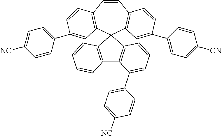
C1=CC2=C(C=C(C3=CC=C([CN])C=C3)C=C2)C2(C3=C1C=CC(C1=CC=C([NC])C=C1)=C3)C1=C(C3=C2C=CC=C3)C(C2=CC=C([NC])C=C2)=CC=C1
